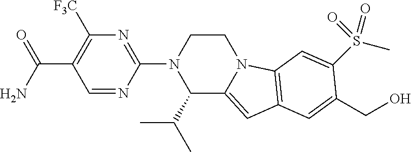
C(N)(C1=C([F3C])N=C(N2C(C(C)C)C3=CC4=C(N3CC2)C=C(S(C)(=O)=O)C(CO)=C4)N=C1)=O
